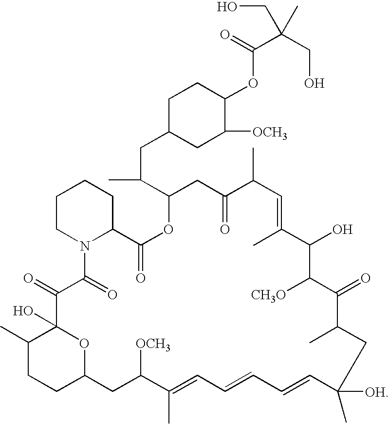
C1C(CC(C2OC(=O)C3CCCCN3C(=O)C(=O)C3(O)C(C)CCC(O3)CC([OCH3])C(C)=CC=CC=CC(C)([OH])CC(C)C(=O)C([CH3O])C(O)C(C)=CC(C)C(=O)C2)C)CC([OCH3])C(OC(C(CO)(CO)C)=O)C1
